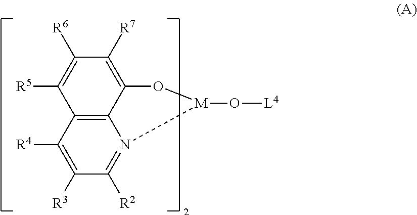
C12=C3C([R4])=C([R3])C([R2])=N1[M](O[L4])OC2=C([R7])C([R6])=C3[R5]
